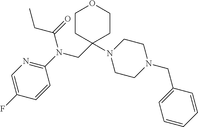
C1CC(CN(C2=NC=C(F)C=C2)C(=O)CC)(N2CCN(CC3=CC=CC=C3)CC2)CCO1
